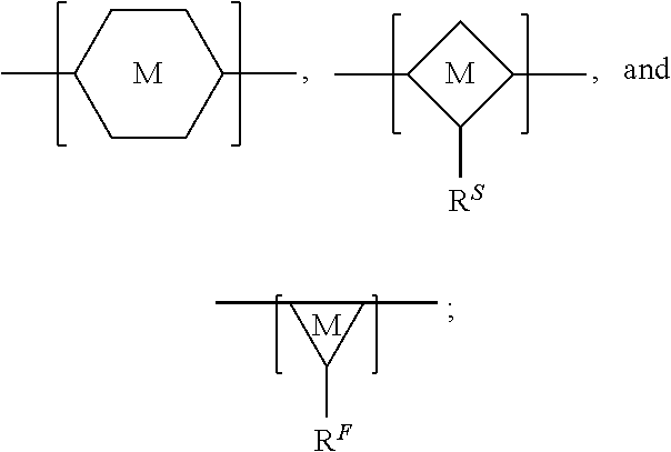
CC1C([RF])C1C.[M].C1CC(C)CCC1C.[M].C1C(C)C([RS])C1C.[M]
